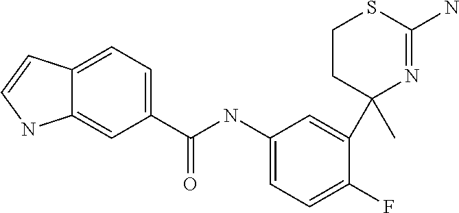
C1(NC(C2=CC=C3C(=C2)NC=C3)=O)=CC=C(F)C(C2(C)N=C(N)SCC2)=C1
